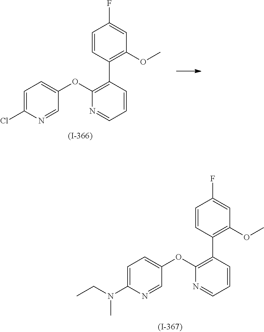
C1=C(Cl)N=CC(OC2=C(C3=C(OC)C=C(F)C=C3)C=CC=N2)=C1.C1=C(N(CC)C)N=CC(OC2=C(C3=C(OC)C=C(F)C=C3)C=CC=N2)=C1
